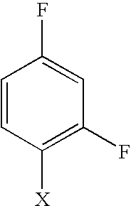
C1=CC([X])=C(F)C=C1F
